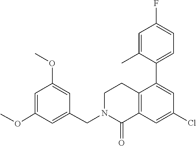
C1=C(C)C(C2=CC(Cl)=CC3=C2CCN(CC2=CC(OC)=CC(OC)=C2)C3=O)=CC=C1F
